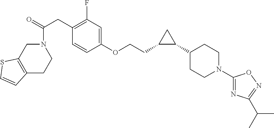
C(=O)(CC1=C(F)C=C(OCCC2C(C3CCN(C4=NC(C(C)C)=NO4)CC3)C2)C=C1)N1CC2=C(CC1)C=CS2
